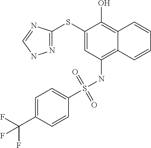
C1(SC2=NNC=N2)=CC(NS(C2=CC=C(C(F)(F)F)C=C2)(=O)=O)=C2C(=C1O)C=CC=C2
